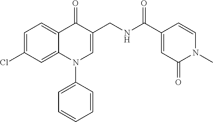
C1=C(Cl)C=C2C(=C1)C(=O)C(CNC(=O)C1=CC(=O)N(C)C=C1)=CN2C1=CC=CC=C1
